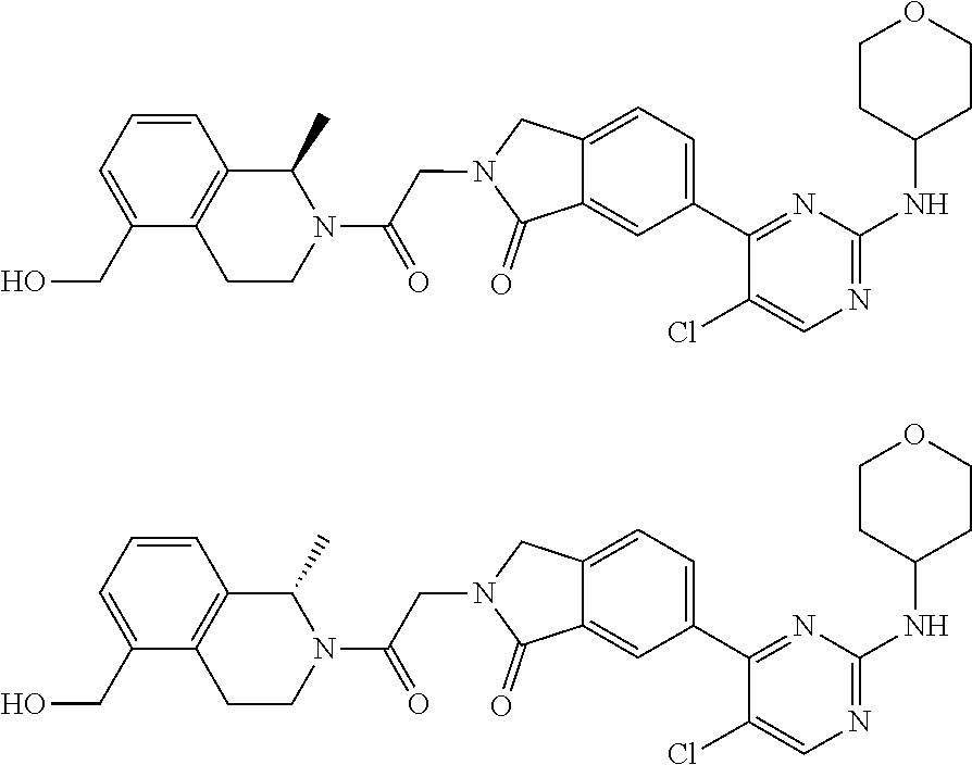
C1=CC2=C(C(CO)=C1)CCN(C(CN1C(=O)C3=CC(C4=NC(NC5CCOCC5)=NC=C4Cl)=CC=C3C1)=O)C2C.C1=CC2=C(C(CO)=C1)CCN(C(CN1C(=O)C3=CC(C4=NC(NC5CCOCC5)=NC=C4Cl)=CC=C3C1)=O)C2C
